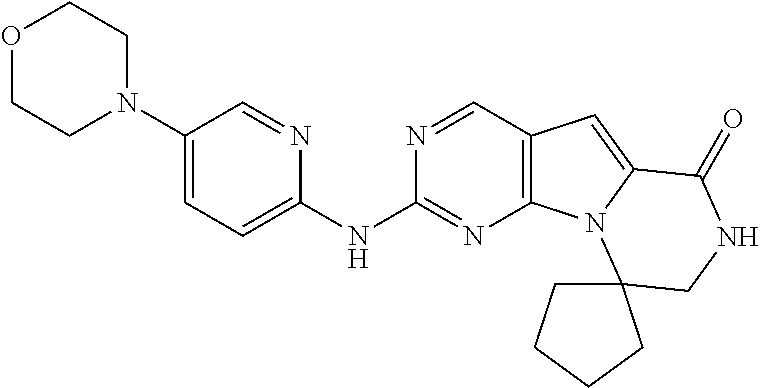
C1(N2CCOCC2)=CC=C(NC2=NC3=C(C=N2)C=C2N3C3(CNC2=O)CCCC3)N=C1
